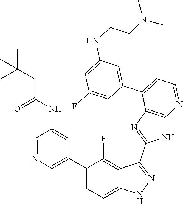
C1=NC=C(C2=CC=C3C(=C2F)C(C2=NC4=C(N2)N=CC=C4C2=CC(NCCN(C)C)=CC(F)=C2)=NN3)C=C1NC(CC(C)(C)C)=O
